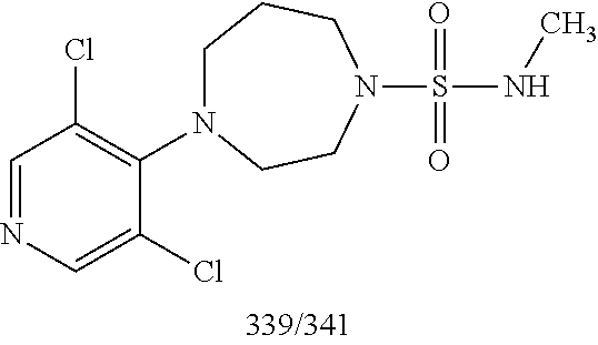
N(S(=O)(=O)N1CCN(C2=C(Cl)C=NC=C2Cl)CCC1)C
